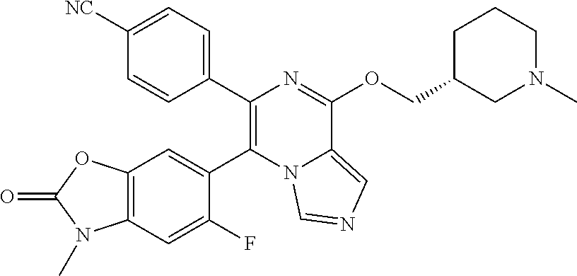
C1(C2=C(C3=CC4=C(C=C3F)N(C)C(=O)O4)N3C(=CN=C3)C(OCC3CN(C)CCC3)=N2)=CC=C([NC])C=C1
